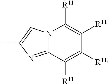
N12C(=NC(C)=C1)C([R11])=C([R11])C([R11])=C2[R11]
